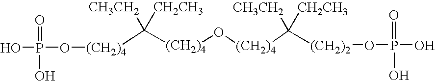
[(CH2)4](C([(CH2)4]O[(CH2)4]C([(CH2)2]OP(O)(=O)O)([CH3CH2])[CH2CH3])([CH3CH2])[CH2CH3])OP(O)(=O)O
